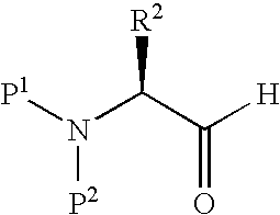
N([P2])(C(C(=O)[H])[R2])[P1]
